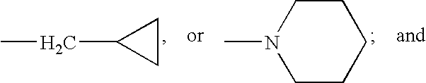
C1CCN(C)CC1.CCC1CC1
